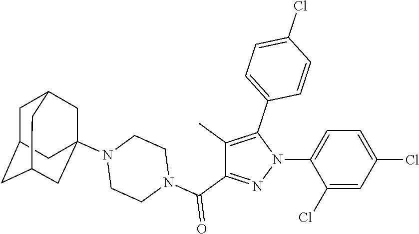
C1(Cl)=CC(Cl)=CC=C1N1N=C(C(N2CCN(C34CC5CC(CC(C3)C5)C4)CC2)=O)C(C)=C1C1=CC=C(Cl)C=C1
